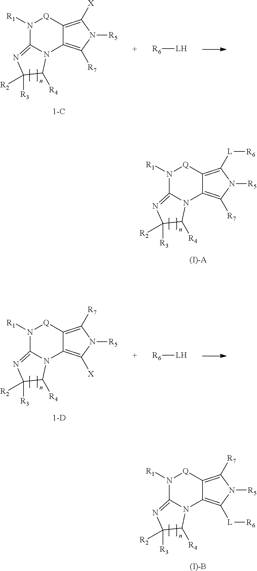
N1([R1])C2=NC([R3])([R2])C([R4])N2C2=C([R7])N([R5])C([L][R6])=C2[Q]1.[(I)-A].N1([R1])C2=NC([R3])([R2])C([R4])N2C2=C([L][R6])N([R5])C([R7])=C2[Q]1.[(I)-B].N1([R1])C2=NC([R3])([R2])C([R4])N2C2=C([R7])N([R5])C([X])=C2[Q]1.[R6][LH].N1([R1])C2=NC([R3])([R2])C([R4])N2C2=C([X])N([R5])C([R7])=C2[Q]1.[R6][LH]
